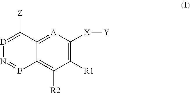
C1([R1])=C([X][Y])[A]=C2C(=C1[R2])B=N[D]=C2[Z]
